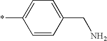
C1=CC(CN)=CC=C1*
